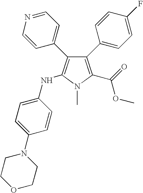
C1(C2=CC=C(F)C=C2)=C(C(=O)OC)N(C)C(NC2=CC=C(N3CCOCC3)C=C2)=C1C1=CC=NC=C1
